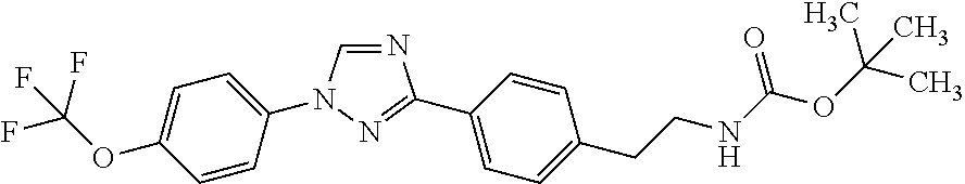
C1(C2=NN(C3=CC=C(OC(F)(F)F)C=C3)C=N2)=CC=C(CCNC(OC(C)(C)C)=O)C=C1
